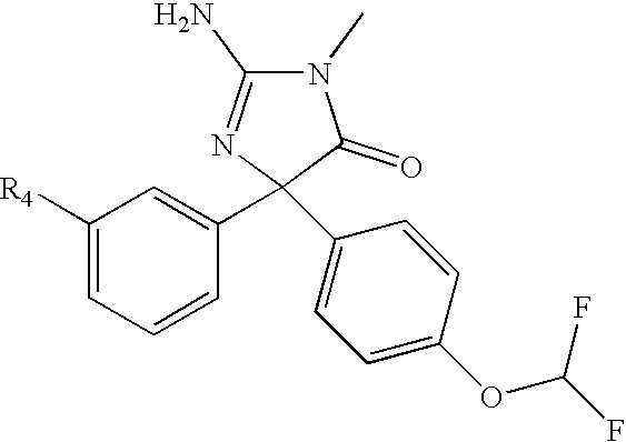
C1([R4])=CC=CC(C2(C3=CC=C(OC(F)F)C=C3)C(=O)N(C)C(N)=N2)=C1
